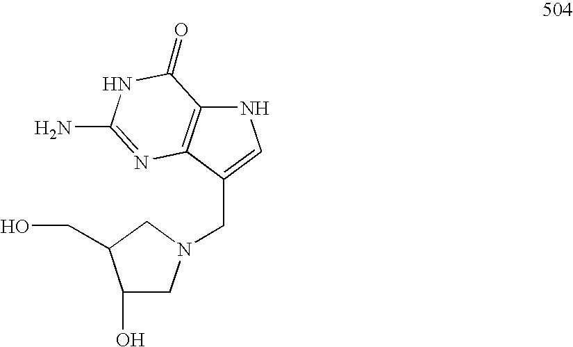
N1C2=C(C(CN3CC(O)C(CO)C3)=C1)N=C(N)NC2=O
